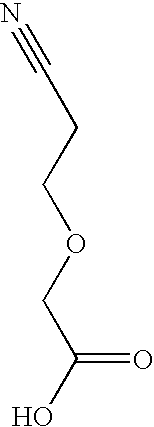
N#CCCOCC(O)=O
